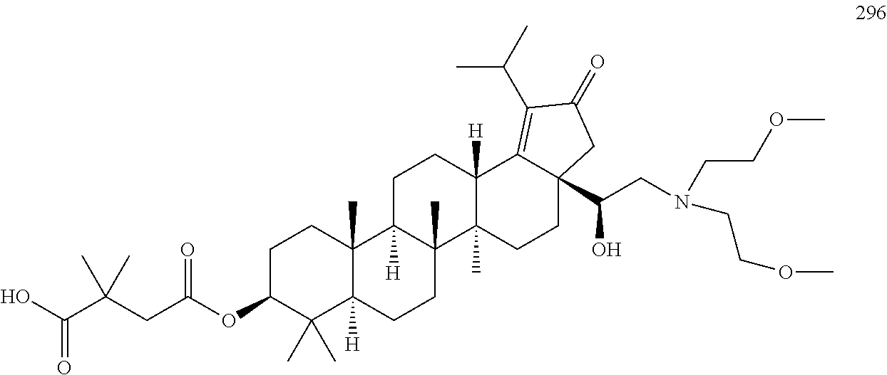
C1C(OC(CC(C(O)=O)(C)C)=O)C(C)(C)C2([H])C(C)(C1)C1([H])C(C)(CC2)C2(C)C([H])(CC1)C1=C(C(C)C)C(=O)CC1(C(CN(CCOC)CCOC)O)CC2
